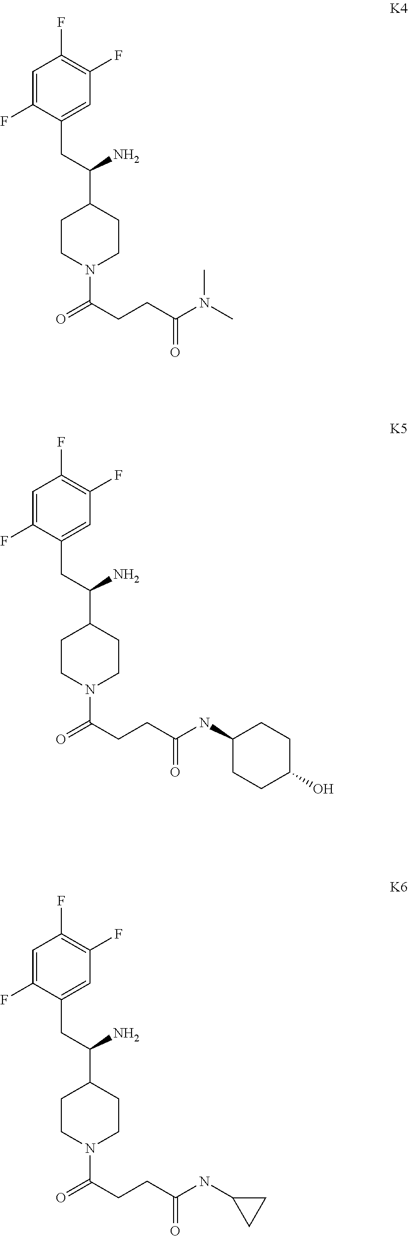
C1=C(F)C(CC(C2CCN(C(=O)CCC(NC3CC3)=O)CC2)N)=CC(F)=C1F.C1=C(F)C(CC(C2CCN(C(=O)CCC(N(C)C)=O)CC2)N)=CC(F)=C1F.C1=C(F)C(CC(C2CCN(C(=O)CCC(NC3CCC(O)CC3)=O)CC2)N)=CC(F)=C1F
